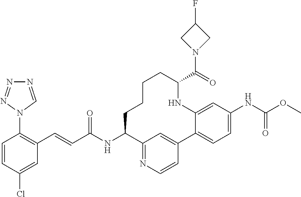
C(C(NC1C2=NC=CC(=C2)C2=CC=C(NC(OC)=O)C=C2NC(C(N2CC(F)C2)=O)CCCC1)=O)=CC1=C(N2C=NN=N2)C=CC(Cl)=C1
